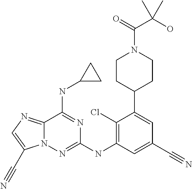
N12C(=NC=C1C#N)C(NC1CC1)=NC(NC1=C(Cl)C(C3CCN(C(=O)C(O)(C)C)CC3)=CC(C#N)=C1)=N2
